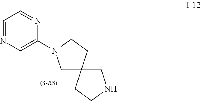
C1NCCC12CN(C1=CN=CC=N1)CC2
